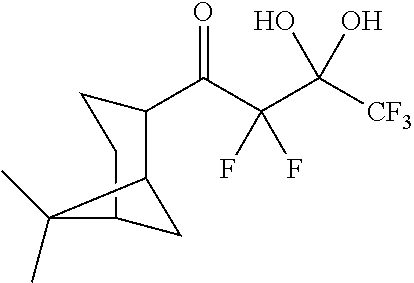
C(C(C([CF3])(O)O)(F)F)(=O)C1CCC2CC1C2(C)C
